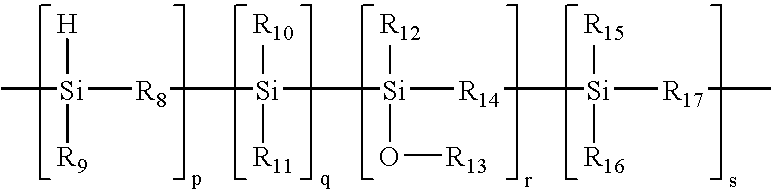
C[Si]([R8][Si]([R10])([R11])[Si]([R14][Si]([R17]C)([R15])[R16])([R12])O[R13])([H])[R9]
